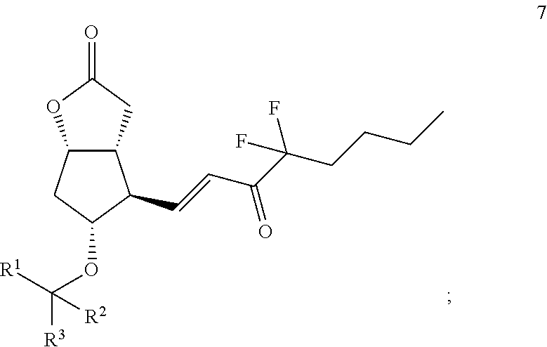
C12C(CC(=O)O1)C(C=CC(C(CCCC)(F)F)=O)C(OC([R3])([R1])[R2])C2
